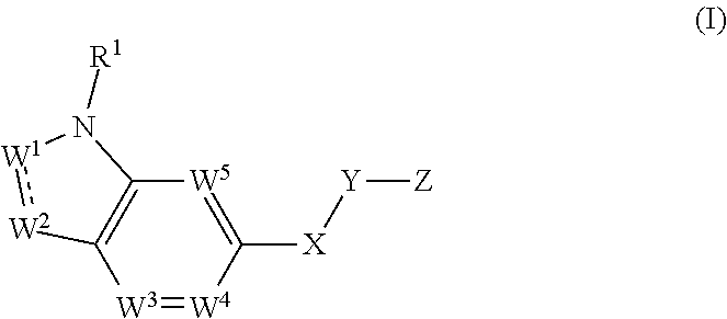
[W3]1=[W4]C([X][Y][Z])=[W5]C2=C1[W2]:[W1]N2[R1]
